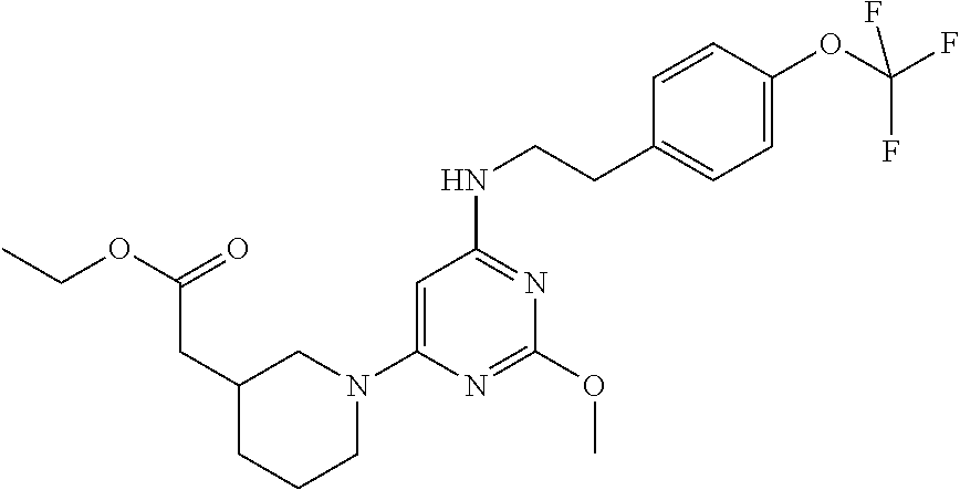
C(C(OCC)=O)C1CCCN(C2=CC(NCCC3=CC=C(OC(F)(F)F)C=C3)=NC(OC)=N2)C1
